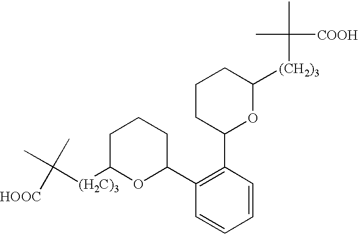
C([(H2C)3]C1OC(C2=C(C3OC([(CH2)3]C(C)(C)[COOH])CCC3)C=CC=C2)CCC1)(C)(C)[HOOC]
